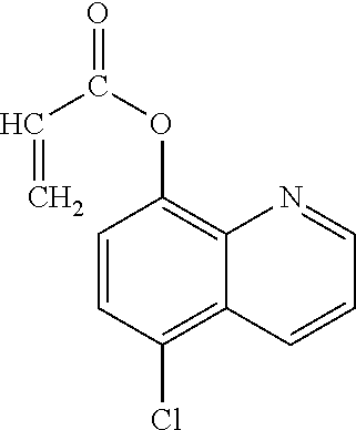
C1=CC(Cl)=C2C(=C1OC(C=C)=O)N=CC=C2
